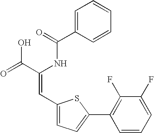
C1=C(C(=O)NC(C(=O)O)=CC2=CC=C(C3=C(F)C(F)=CC=C3)S2)C=CC=C1
